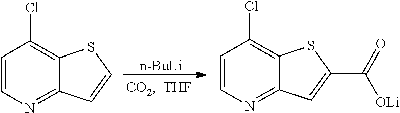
C1=CN=C2C(=C1Cl)SC=C2.C1=CN=C2C(=C1Cl)SC(C(=O)[OLi])=C2.[n-BuLi]
